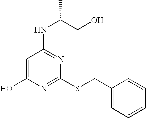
C1=C(O)N=C(SCC2=CC=CC=C2)N=C1NC(CO)C
